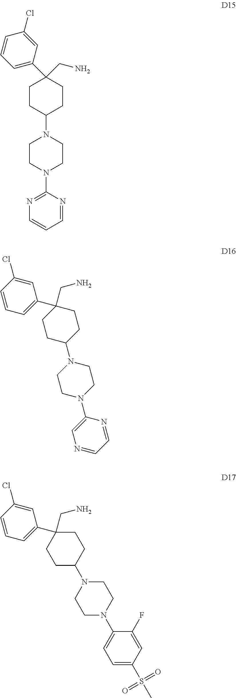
C1(CN)(C2=CC=CC(Cl)=C2)CCC(N2CCN(C3=NC=CC=N3)CC2)CC1.C1=CC=C(C2(CN)CCC(N3CCN(C4=CN=CC=N4)CC3)CC2)C=C1Cl.C1=CC=C(C2(CN)CCC(N3CCN(C4=CC=C(S(C)(=O)=O)C=C4F)CC3)CC2)C=C1Cl
